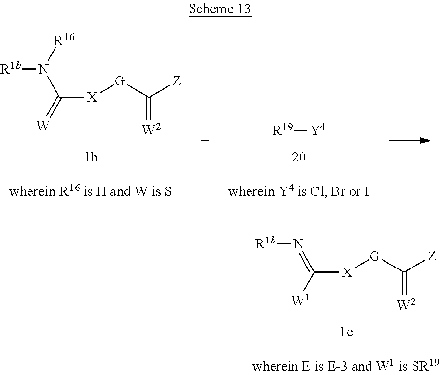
[R1b]N=C([W1])[X][G]C(=[W2])[Z].[R1b]N([R16])C(=[W])[X][G]C(=[W2])[Z].[R19][Y4]
